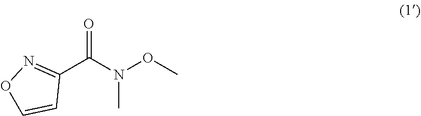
N(C)(C(C1=NOC=C1)=O)OC
